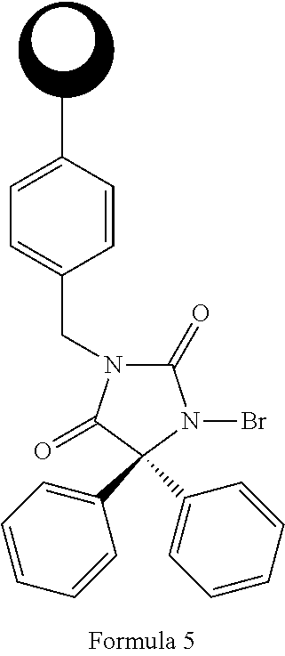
CC1=CC=C(CN2C(=O)N(Br)C(C3=CC=CC=C3)(C3=CC=CC=C3)C2=O)C=C1
